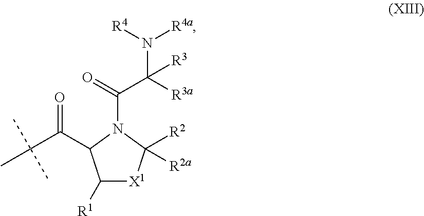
C1([R1])[X1]C([R2])([R2a])N(C(=O)C(N([R4a])[R4])([R3])[R3a])C1C(C(C)(C)C)=O
